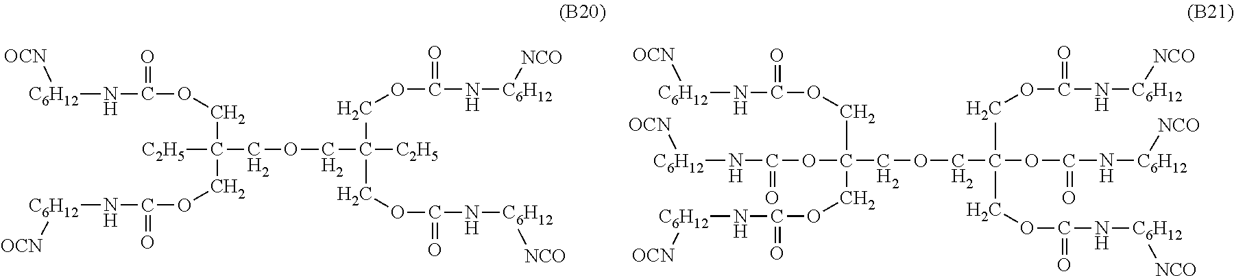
[C6H12](NC(=O)OCC([C2H5])(COCC(COC(N[C6H12][NCO])=O)([C2H5])COC(=O)N[C6H12][NCO])COC(=O)N[C6H12][OCN])[OCN].[C6H12](NC(=O)OCC(OC(=O)N[C6H12][OCN])(COCC(COC(N[C6H12][NCO])=O)(OC(=O)N[C6H12][NCO])COC(=O)N[C6H12][NCO])COC(=O)N[C6H12][OCN])[OCN]
